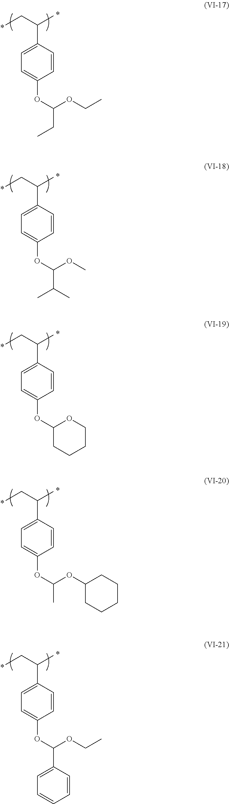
C1(C(CC)C)=CC=C(OC(CC)OCC)C=C1.C1(C(CC)C)=CC=C(OC(C(C)C)OC)C=C1.C1(C(CC)C)=CC=C(OC2CCCCO2)C=C1.C1(C(CC)C)=CC=C(OC(C)OC2CCCCC2)C=C1.C1(C(CC)C)=CC=C(OC(C2=CC=CC=C2)OCC)C=C1
